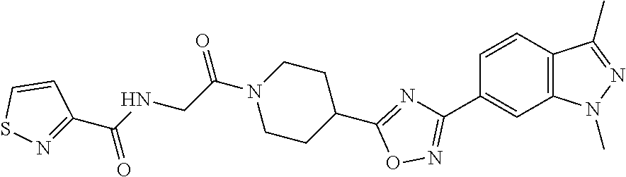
C(C(=O)N1CCC(C2=NC(C3=CC4=C(C=C3)C(C)=NN4C)=NO2)CC1)NC(C1=NSC=C1)=O
